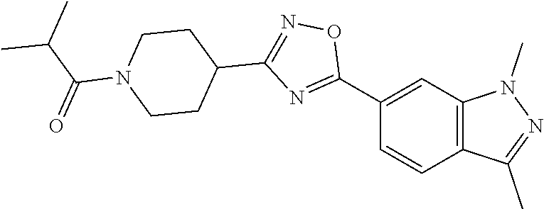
C1(C2=NC(C3CCN(C(C(C)C)=O)CC3)=NO2)=CC2=C(C=C1)C(C)=NN2C
